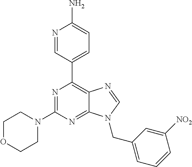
N1=C(N2CCOCC2)N=C2C(=C1C1=CC=C(N)N=C1)N=CN2CC1=CC=CC([NO2])=C1
